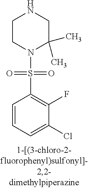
C1CN(S(=O)(=O)C2=C(F)C(Cl)=CC=C2)C(C)(C)CN1
